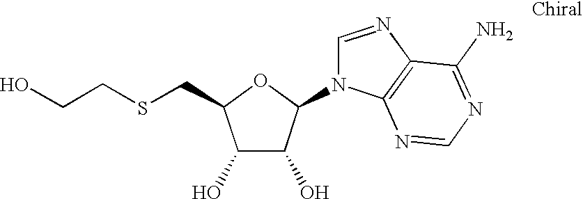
C1(O)C(O)C(N2C=NC3=C2N=CN=C3N)OC1CSCCO
